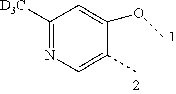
C1=C(C)C(OC)=CC([D3C])=N1
